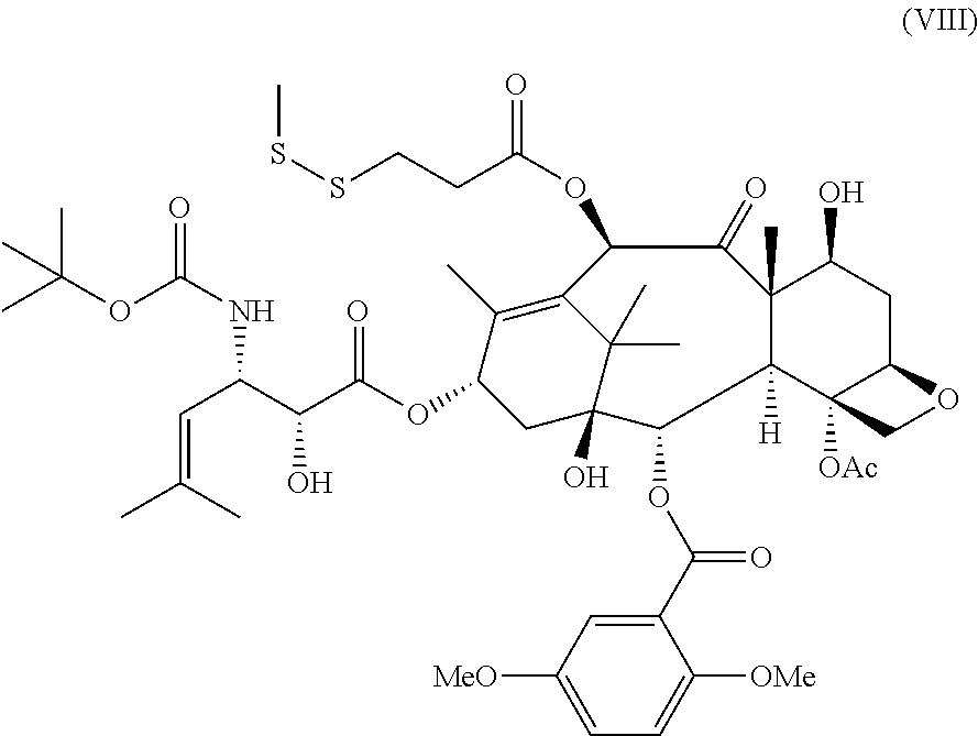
CC(OC(NC(C=C(C)C)C(C(OC1C(C)=C2C(C)(C)C(O)(C1)C(OC(C1=CC([MeO])=CC=C1[OMe])=O)C1([H])C3([OAc])C(CC(O)C1(C)C(=O)C2OC(CCSSC)=O)OC3)=O)O)=O)(C)C
